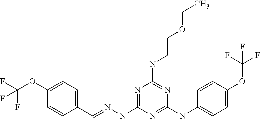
C1(C=NNC2=NC(NCCOCC)=NC(NC3=CC=C(OC(F)(F)F)C=C3)=N2)=CC=C(OC(F)(F)F)C=C1
